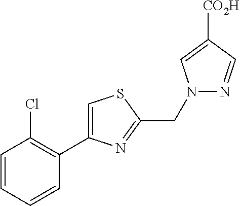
C1=CC=CC(C2=CSC(CN3N=CC([CO2H])=C3)=N2)=C1Cl
